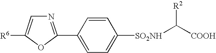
N1=C(C2=CC=C([SO2NH]C([COOH])[R2])C=C2)OC([R6])=C1
